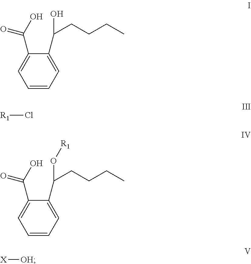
C1=CC=C(C(O)CCCC)C(C(O)=O)=C1.[R1]Cl.C1=CC=C(C(O[R1])CCCC)C(C(O)=O)=C1.[X][OH]
